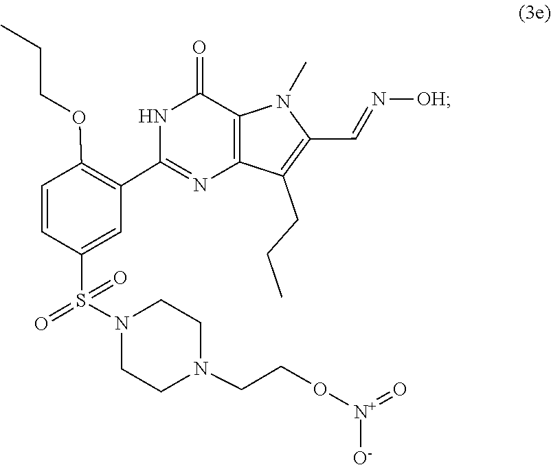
O=[N+]([O-])OCCN1CCN(S(=O)(C2=CC(C3=NC4=C(N(C)C(C=N[OH])=C4CCC)C(=O)N3)=C(OCCC)C=C2)=O)CC1
